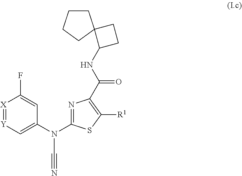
[X]1=[Y]C=C(N(C#N)C2=NC(C(NC3CCC34CCCC4)=O)=C([R1])S2)C=C1F
